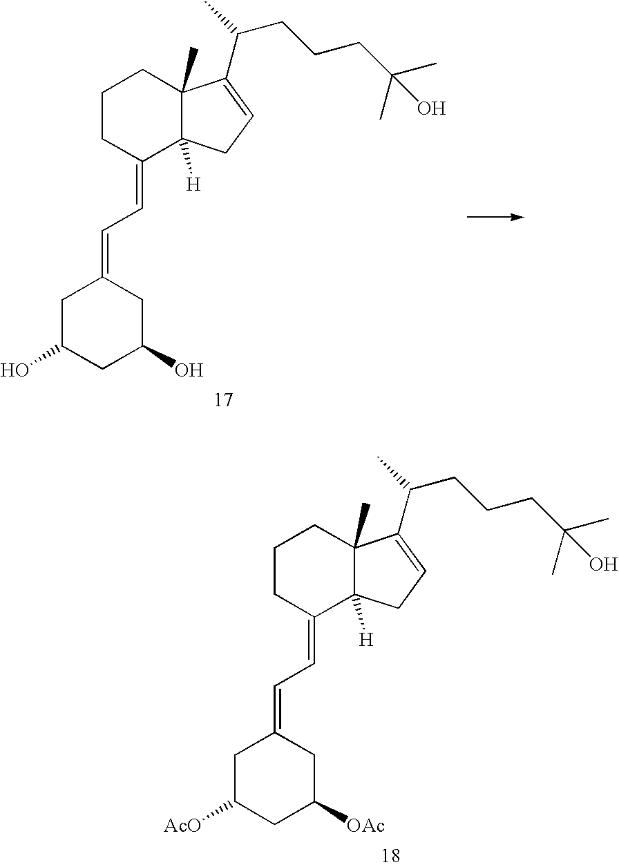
C1CC(=CC=C2CC(O)CC(O)C2)C2([H])C(C)(C1)C(C(CCCC(C)(C)O)C)=CC2.C1CC(=CC=C2CC([AcO])CC([OAc])C2)C2([H])C(C)(C1)C(C(CCCC(C)(C)O)C)=CC2
